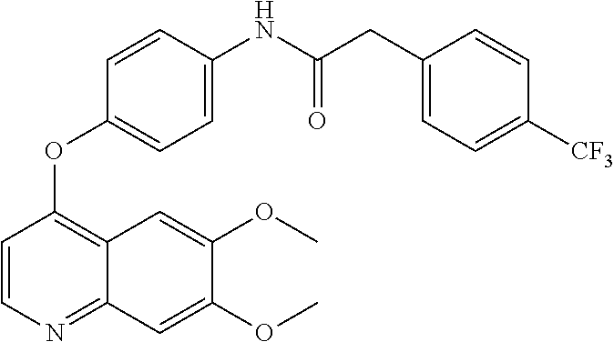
O(C)C1=CC2=NC=CC(OC3=CC=C(NC(CC4=CC=C([CF3])C=C4)=O)C=C3)=C2C=C1OC
